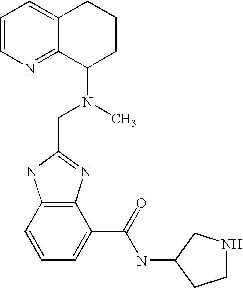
C1=CN=C2C(=C1)CCCC2N(C)CC1=NC2=C(N1)C=CC=C2C(NC1CCNC1)=O
